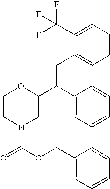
C1(C(F)(F)F)=CC=CC=C1CC(C1=CC=CC=C1)C1OCCN(C(OCC2=CC=CC=C2)=O)C1
